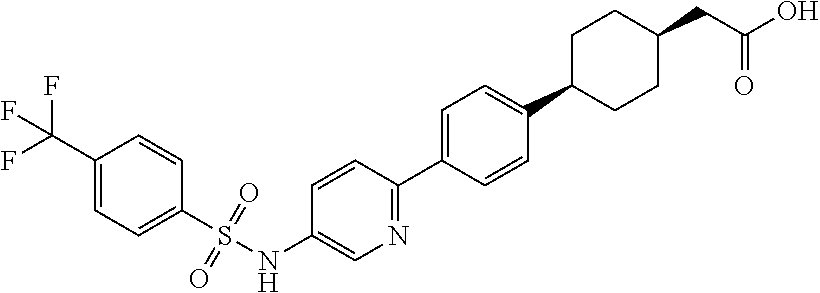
N(C1=CN=C(C2=CC=C(C3CCC(CC(O)=O)CC3)C=C2)C=C1)S(=O)(=O)C1=CC=C(C(F)(F)F)C=C1
